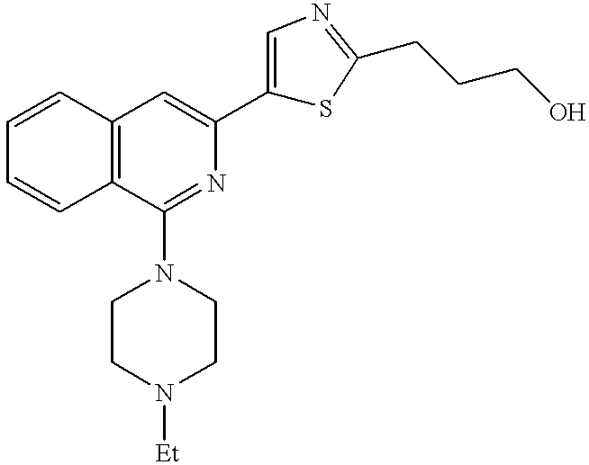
C12=C(C(N3CCN([Et])CC3)=NC(C3=CN=C(CCCO)S3)=C1)C=CC=C2
